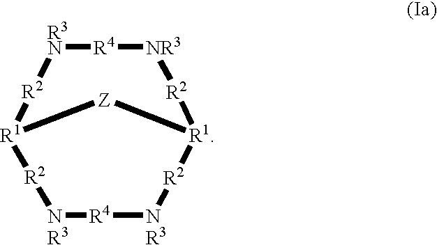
[R3N]1[R4][NR3][R2][R1]2[Z][R1]([R2][NR3][R4][NR3][R2]2)[R2]1
